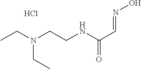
CCN(CCNC(C=NO)=O)CC.Cl
